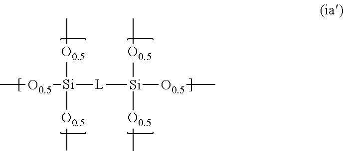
C[O0.5][Si]([O0.5]C)([O0.5]C)[L][Si]([O0.5]C)([O0.5]C)[O0.5]C
